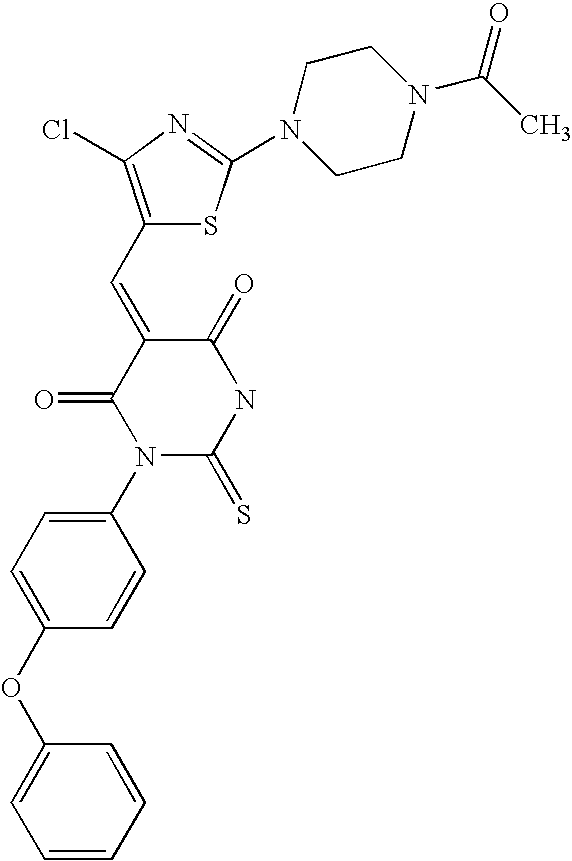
C1(OC2=CC=C(N3C(=S)NC(=O)C(=CC4=C(Cl)N=C(N5CCN(C(C)=O)CC5)S4)C3=O)C=C2)=CC=CC=C1
